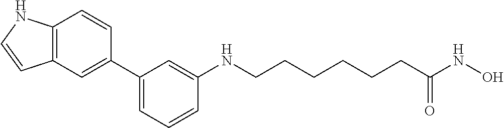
C12=C(NC=C1)C=CC(C1=CC=CC(NCCCCCCC(NO)=O)=C1)=C2
